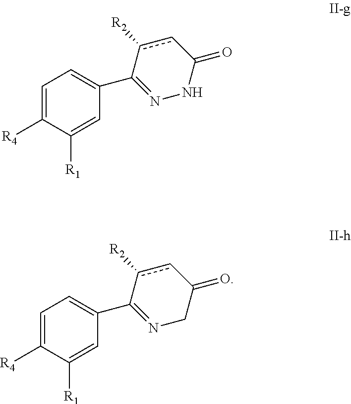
C1=C([R4])C([R1])=CC(C2=NNC(=O)cc2[R2])=C1.C1=C([R4])C([R1])=CC(C2=NCC(=O)cc2[R2])=C1
